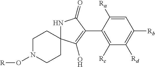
C1N(O[R])CCC2(C1)NC(=O)C(C1=C([Rc])C([Rd])=C([Rb])C=C1[Ra])=C2O
